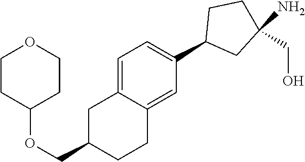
C1=C2C(=CC(C3CC(N)(CO)CC3)=C1)CCC(COC1CCOCC1)C2
